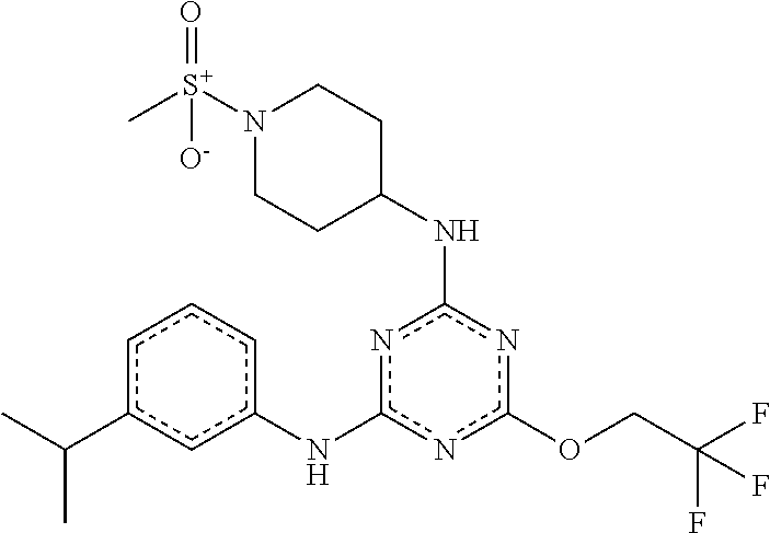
c1c(C(C)C)cc(Nc2nc(NC3CCN([S+](C)(=O)[O-])CC3)nc(OCC(F)(F)F)n2)cc1
